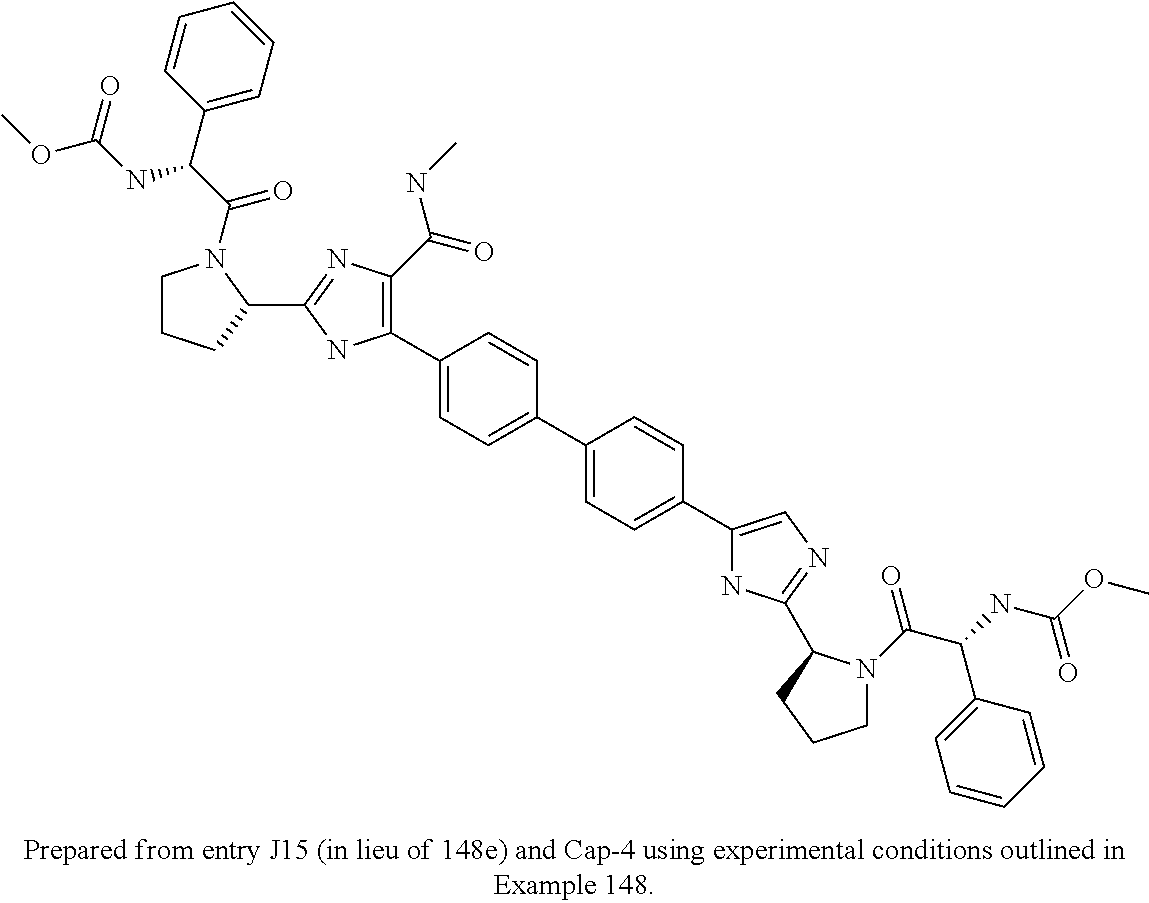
C1(C2=CC=C(C3=CC=C(C4=CN=C(C5N(C(=O)C(C6=CC=CC=C6)NC(=O)OC)CCC5)N4)C=C3)C=C2)=C(C(=O)NC)N=C(C2N(C(C(NC(=O)OC)C3=CC=CC=C3)=O)CCC2)N1
